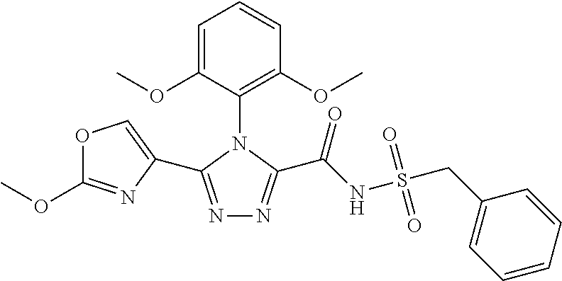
N1=C(C2=COC(OC)=N2)N(C2=C(OC)C=CC=C2OC)C(C(NS(CC2=CC=CC=C2)(=O)=O)=O)=N1
